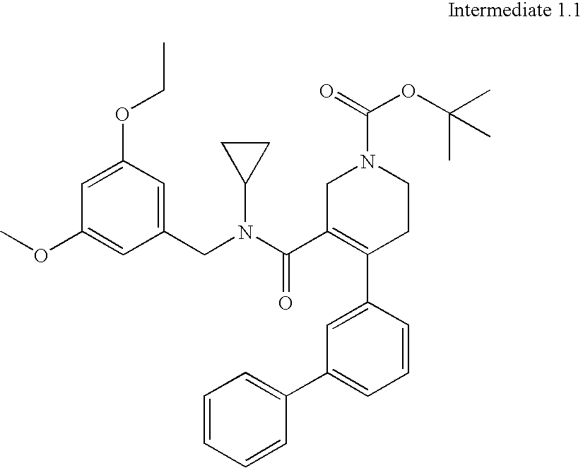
C1=C(OCC)C=C(CN(C(C2=C(C3=CC(C4=CC=CC=C4)=CC=C3)CCN(C(=O)OC(C)(C)C)C2)=O)C2CC2)C=C1OC
